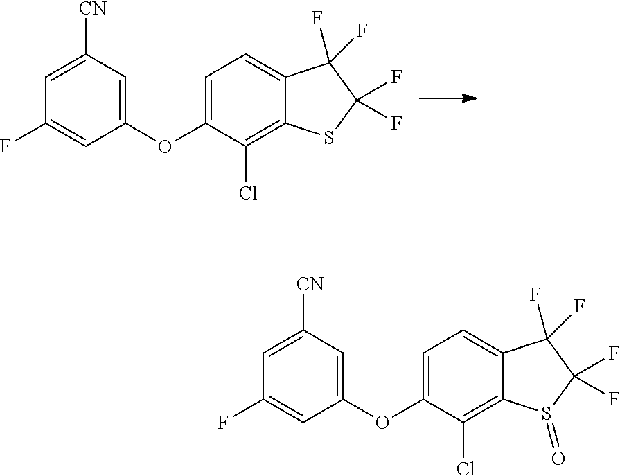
C1=C(OC2=CC([CN])=CC(F)=C2)C(Cl)=C2C(=C1)C(F)(F)C(F)(F)S2.C1=C(OC2=CC([CN])=CC(F)=C2)C(Cl)=C2C(=C1)C(F)(F)C(F)(F)S2=O
